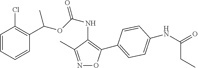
C1=CC=CC(C(OC(NC2=C(C3=CC=C(NC(=O)CC)C=C3)ON=C2C)=O)C)=C1Cl
